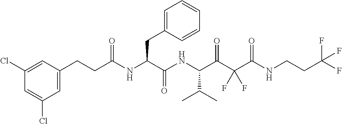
C1=C(Cl)C=C(Cl)C=C1CCC(NC(C(NC(C(C(C(NCCC(F)(F)F)=O)(F)F)=O)C(C)C)=O)CC1=CC=CC=C1)=O
